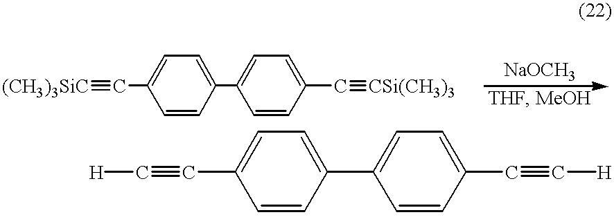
[(CH3)3SiC]#CC1=CC=C(C2=CC=C(C#[CSi(CH3)3])C=C2)C=C1.[H]C#CC1=CC=C(C2=CC=C(C#C[H])C=C2)C=C1
